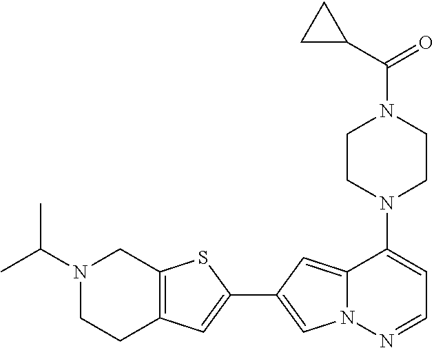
N1(C2=CC=NN3C2=CC(C2=CC4=C(S2)CN(C(C)C)CC4)=C3)CCN(C(C2CC2)=O)CC1
